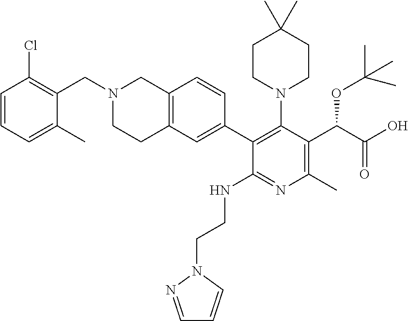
C1=CC=C(C)C(CN2CCC3=C(C2)C=CC(C2=C(N4CCC(C)(C)CC4)C(C(C(=O)O)OC(C)(C)C)=C(C)N=C2NCCN2C=CC=N2)=C3)=C1Cl
